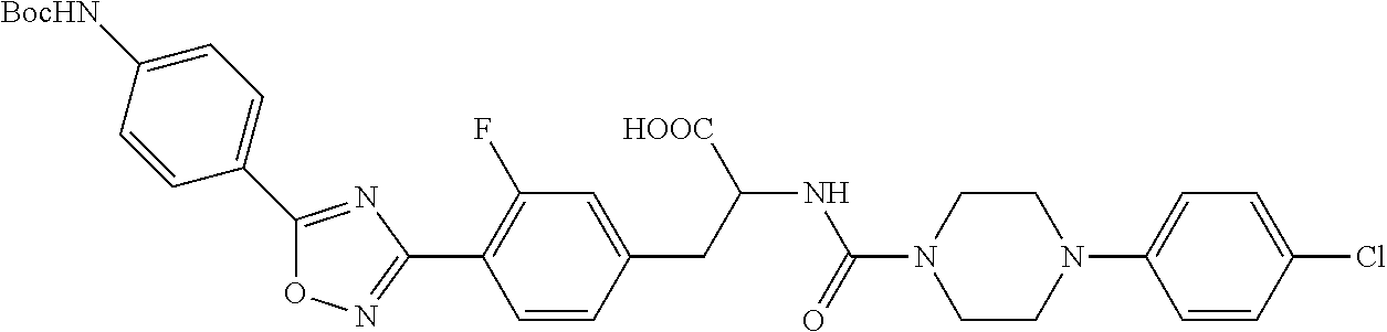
O1N=C(C2=C(F)C=C(CC(NC(N3CCN(C4=CC=C(Cl)C=C4)CC3)=O)[HOOC])C=C2)N=C1C1=CC=C([BocHN])C=C1
